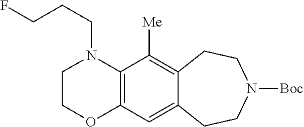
C12=C(C([Me])=C3C(=C1)CCN([Boc])CC3)N(CCCF)CCO2
